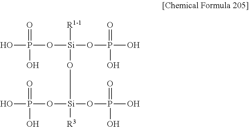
[Si](OP(O)(=O)O)([R1-1])(O[Si]([R3])(OP(O)(=O)O)OP(O)(=O)O)OP(O)(=O)O
